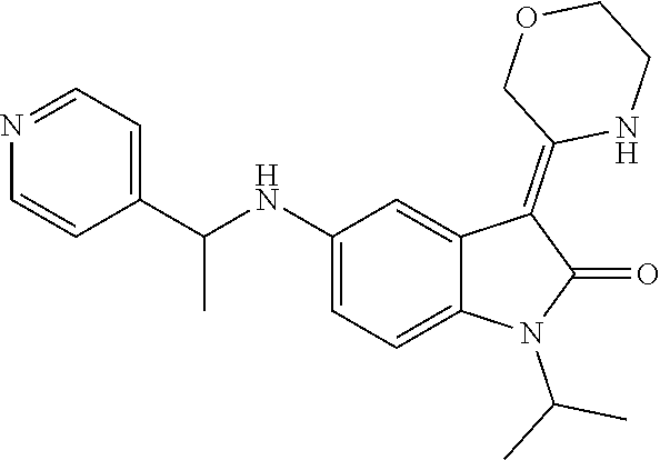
C1(NC(C2=CC=NC=C2)C)=CC=C2C(=C1)C(=C1NCCOC1)C(=O)N2C(C)C
